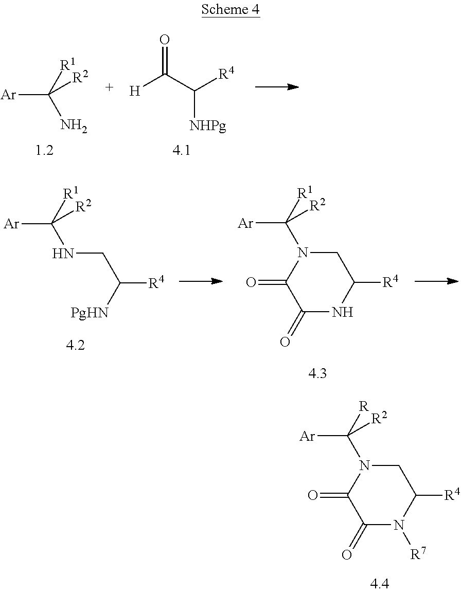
C1N(C([R])([Ar])[R2])C(=O)C(=O)N([R7])C1[R4].[Ar]C([R1])(N)[R2].O=C(C([R4])[NHPg])[H].[Ar]C([R1])(NCC([R4])[PgHN])[R2].C1N(C([R1])([Ar])[R2])C(=O)C(=O)NC1[R4]
